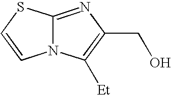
N12C(=NC(CO)=C1[Et])SC=C2
